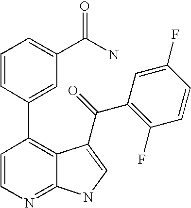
C1=CN=C2C(=C1C1=CC(C(N)=O)=CC=C1)C(C(C1=C(F)C=CC(F)=C1)=O)=CN2
